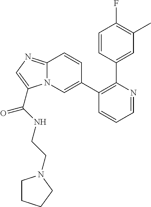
C12=NC=C(C(NCCN3CCCC3)=O)N1C=C(C1=C(C3=CC(C)=C(F)C=C3)N=CC=C1)C=C2
